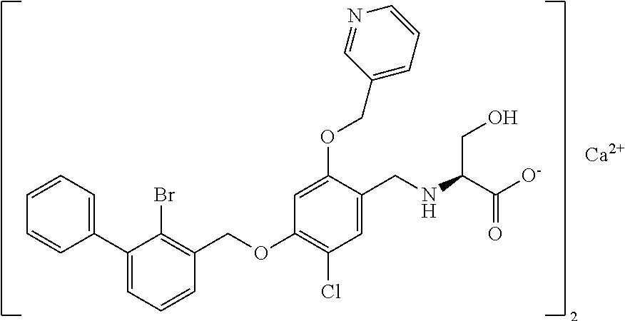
C1=CC=C(C2=CC=CC(COC3=C(Cl)C=C(CNC(CO)C([O-])=O)C(OCC4=CC=CN=C4)=C3)=C2Br)C=C1.[Ca]
